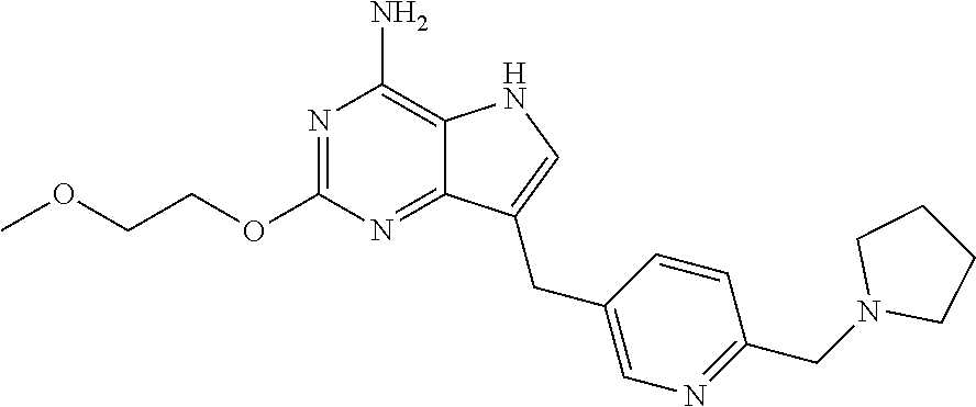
N1=C(OCCOC)N=C2C(=C1N)NC=C2CC1=CN=C(CN2CCCC2)C=C1
